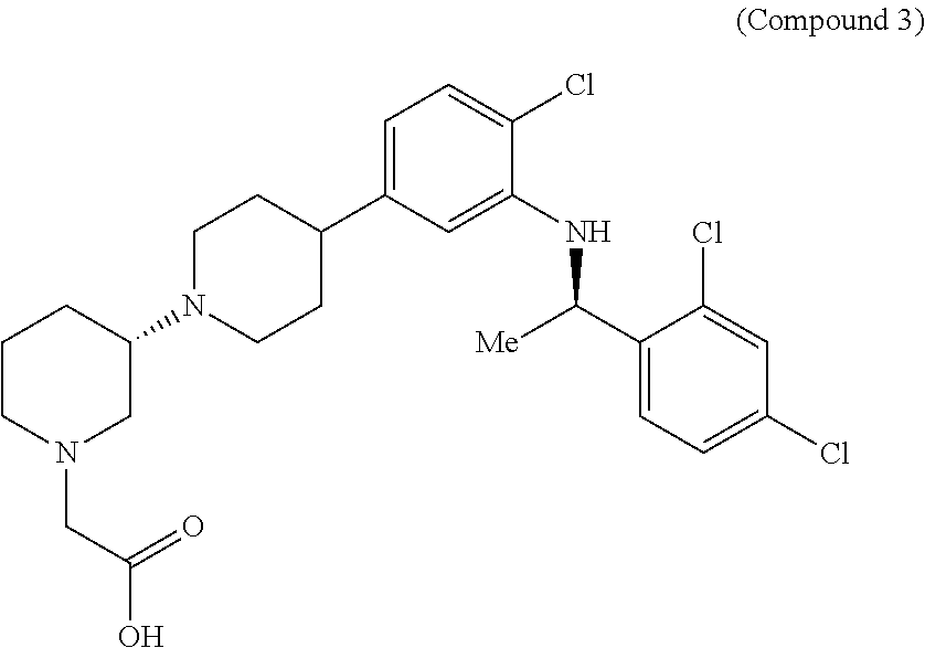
C1CN(CC(O)=O)CC(N2CCC(C3=CC=C(Cl)C(NC(C4=CC=C(Cl)C=C4Cl)[Me])=C3)CC2)C1
